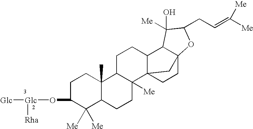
C1C(O[Glc]([Glc])[Rha])C([Me])([Me])C2C(C)(C1)C1C([Me])(CC2)C23C(CC1)C1C(CC2)(C3)OC(CC=C([Me])[Me])C1([Me])O
